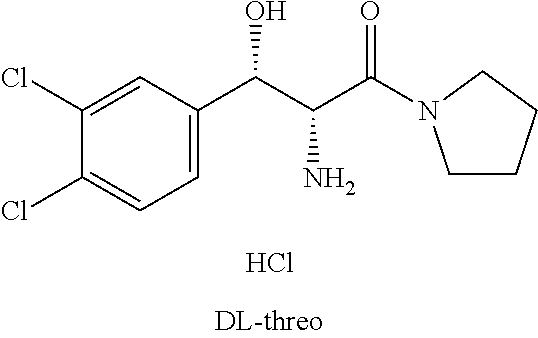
Cl.C1(Cl)=CC(C(C(C(=O)N2CCCC2)N)O)=CC=C1Cl
